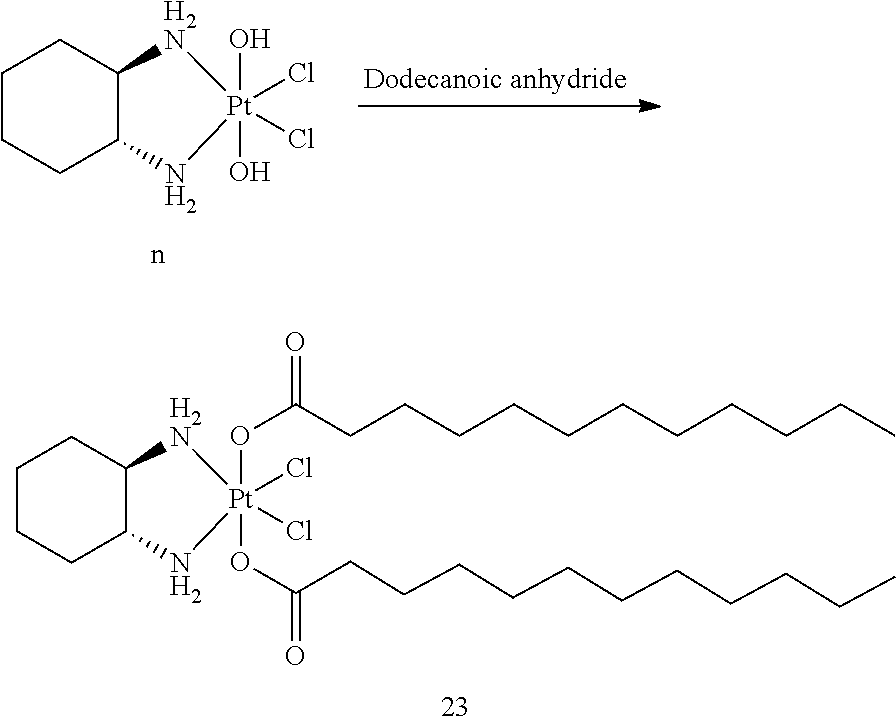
C1CCC2C(C1)[H2N][Pt](O)(O)(Cl)(Cl)N2.C1CCC2C(C1)[H2N][Pt](OC(CCCCCCCCCCC)=O)(OC(=O)CCCCCCCCCCC)(Cl)(Cl)N2
